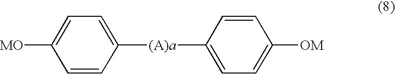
C1([(A)a]C2=CC=C([OM])C=C2)=CC=C([MO])C=C1
